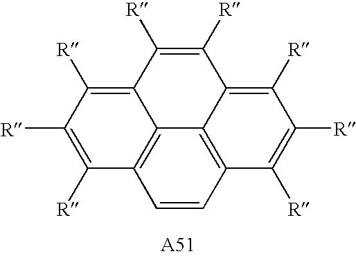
C1=CC2=C3C4=C1C([R])=C([R])C([R])=C4C([R])=C([R])C3=C([R])C([R])=C2[R]
